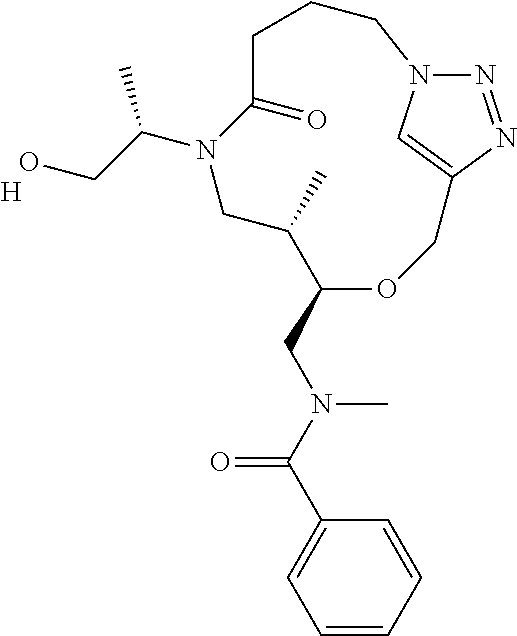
[H].C1(C(N(CC2OCC3=CN(N=N3)CCCC(=O)N(C(C)CO)CC2C)C)=O)=CC=CC=C1
